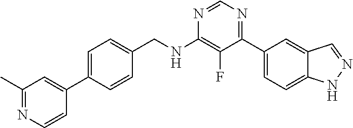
N1=CN=C(C2=CC=C3C(=C2)C=NN3)C(F)=C1NCC1=CC=C(C2=CC(C)=NC=C2)C=C1
